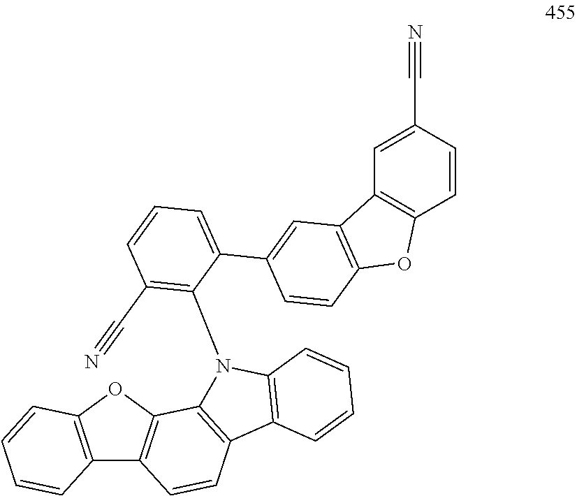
C12=C(OC3=C1C=CC1=C3N(C3=C(C#N)C=CC=C3C3=CC4=C(C=C3)OC3=C4C=C(C#N)C=C3)C3=C1C=CC=C3)C=CC=C2
